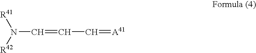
[R41]N([R42])C=CC=[A41]
